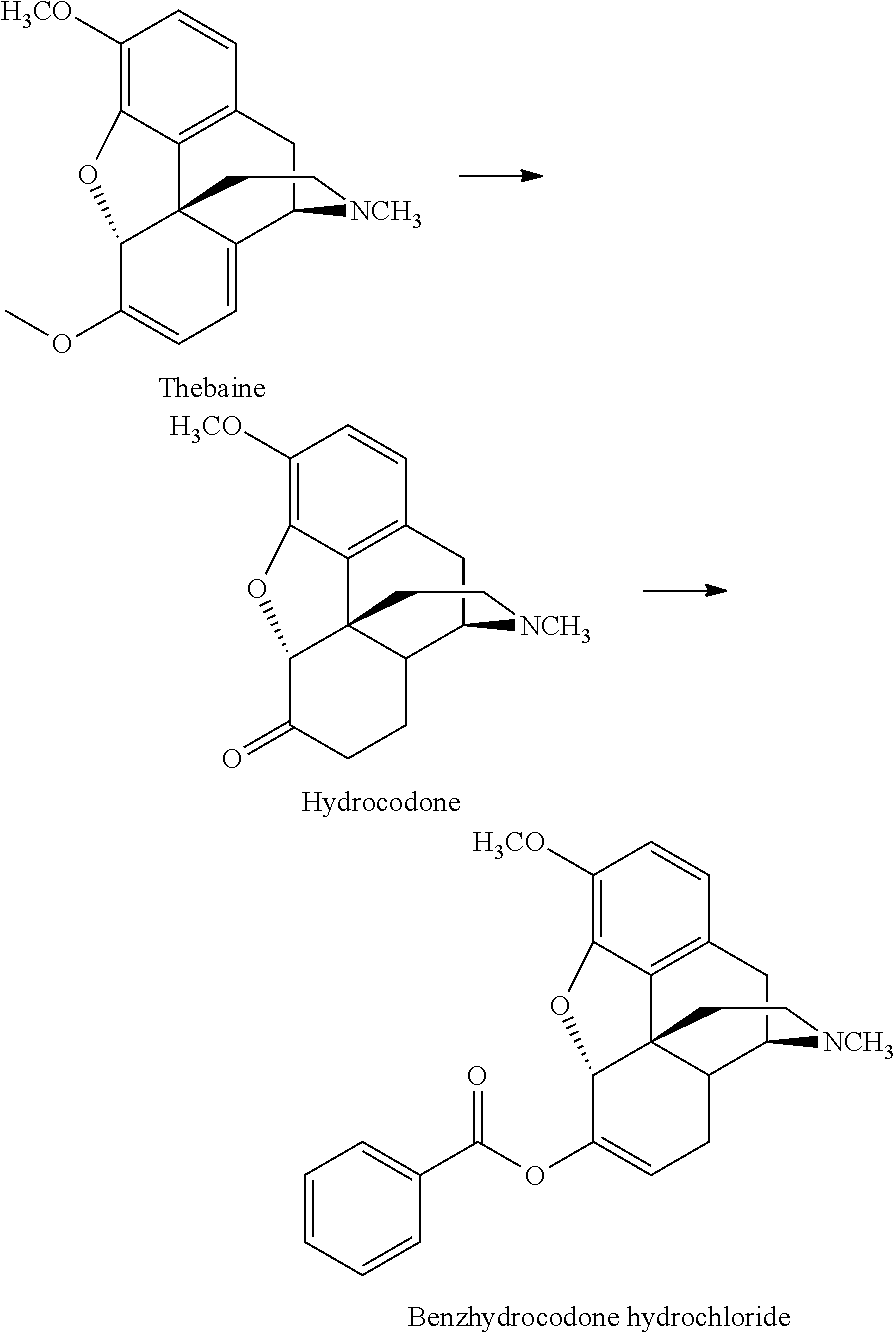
C1=CC=CC(C(OC2=CCC3C45C2OC2=C([H3CO])C=CC(=C42)CC3[NCH3]CC5)=O)=C1.COC1=CC=C2C34C1OC1=C([H3CO])C=CC(=C31)CC2[NCH3]CC4.O=C1CCC2C34C1OC1=C([H3CO])C=CC(=C31)CC2[NCH3]CC4
